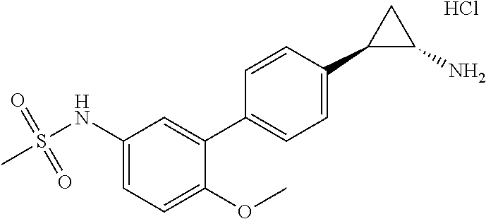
C1(NS(=O)(=O)C)=CC=C(OC)C(C2=CC=C(C3C(N)C3)C=C2)=C1.Cl
